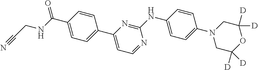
C1(C(NCC#N)=O)=CC=C(C2=CC=NC(NC3=CC=C(N4CC([D])([D])OC([D])([D])C4)C=C3)=N2)C=C1
